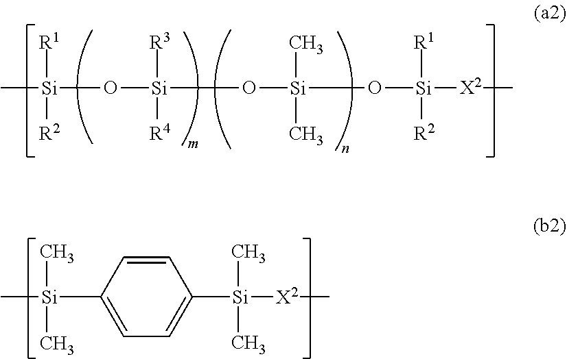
C[Si]([R1])([R2])O[Si]([R3])([R4])O[Si](C)(C)O[Si]([R1])([R2])[X2]C.C1=C([Si](C)(C)C)C=CC([Si](C)(C)[X2]C)=C1
